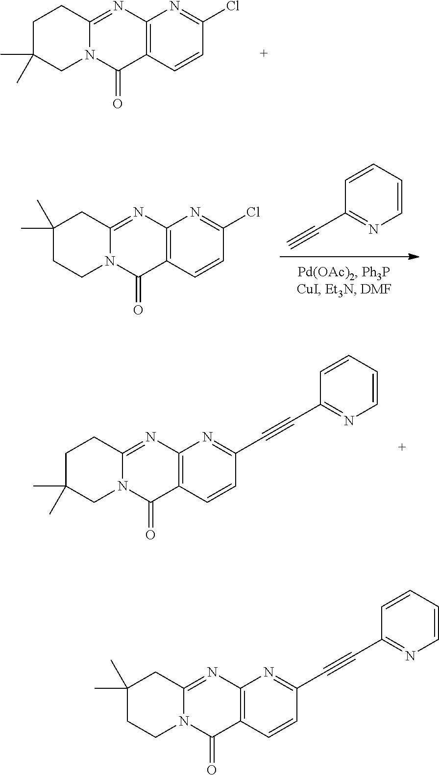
C12=C(N=C3N(C1=O)CC(C)(C)CC3)N=C(Cl)C=C2.C12=C(N=C3N(C1=O)CC(C)(C)CC3)N=C(C#CC1=NC=CC=C1)C=C2.C1(C#C)=NC=CC=C1.C12=C(N=C3N(C1=O)CCC(C)(C)C3)N=C(Cl)C=C2.C12=C(N=C3N(C1=O)CCC(C)(C)C3)N=C(C#CC1=NC=CC=C1)C=C2
